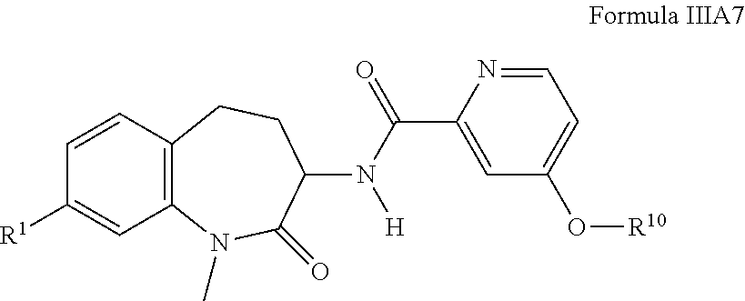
C12=C(C=CC([R1])=C1)CCC(N(C(=O)C1=CC(O[R10])=CC=N1)[H])C(=O)N2C
